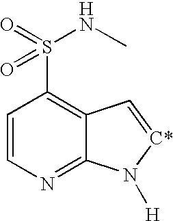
C1=CN=C2C(=C1S(=O)(NC)=O)C=[C*]N2[H]
